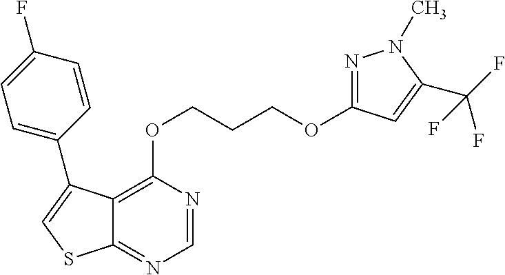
C1=NC(OCCCOC2=NN(C)C(C(F)(F)F)=C2)=C2C(=N1)SC=C2C1=CC=C(F)C=C1
